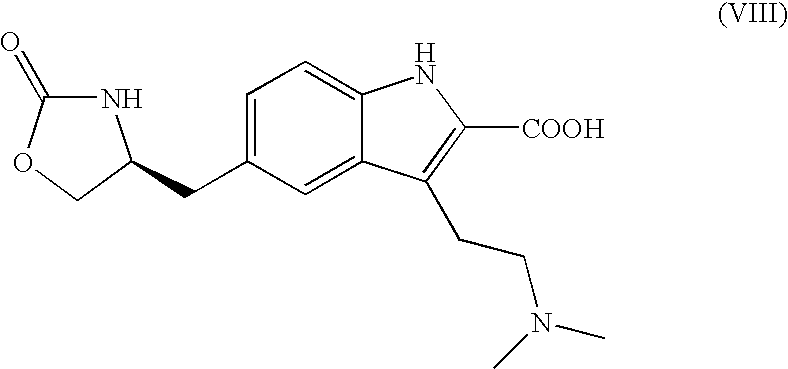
N1C(=O)OCC1CC1=CC=C2C(=C1)C(CCN(C)C)=C([COOH])N2
